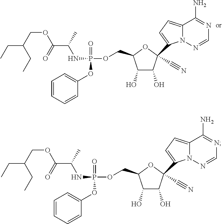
C1(O)C(O)C(C#N)(C2=CC=C3N2N=CN=C3N)OC1COP(NC(C(OCC(CC)CC)=O)C)(=O)OC1=CC=CC=C1.C1(O)C(O)C(C#N)(C2=CC=C3N2N=CN=C3N)OC1COP(NC(C(OCC(CC)CC)=O)C)(=O)OC1=CC=CC=C1
